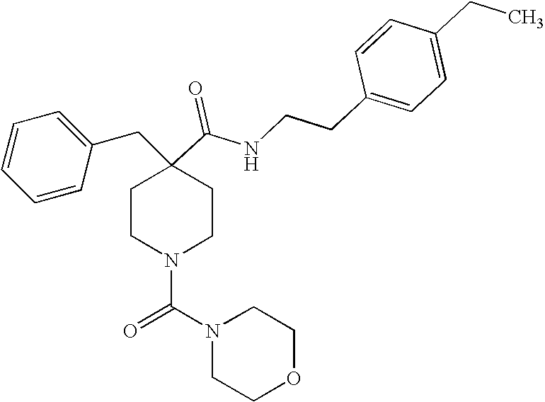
C1=CC=CC(CC2(C(=O)NCCC3=CC=C(CC)C=C3)CCN(C(N3CCOCC3)=O)CC2)=C1
